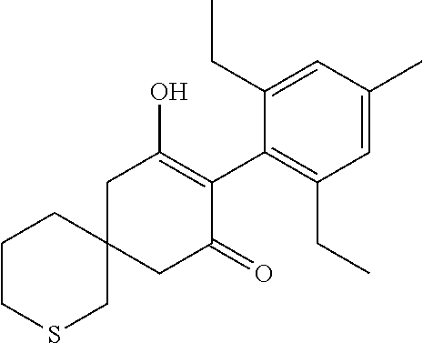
C12(CC(=O)C(C3=C(CC)C=C(C)C=C3CC)=C(O)C1)CCCSC2
